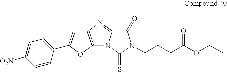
C12=C(OC(C3=CC=C([O2N])C=C3)=C1)N1C(=N2)C(=O)N(CCCC(OCC)=O)C1=S
